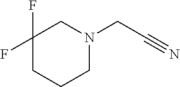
C1(F)(F)CCCN(CC#N)C1
